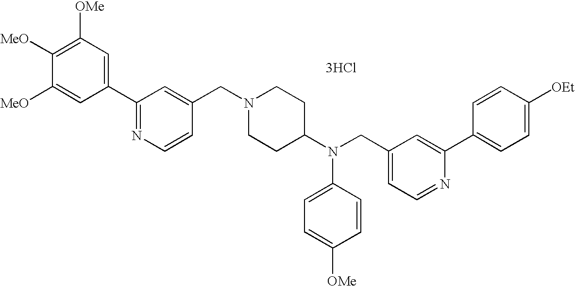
C1=C([MeO])C([MeO])=C([OMe])C=C1C1=NC=CC(CN2CCC(N(CC3=CC=NC(C4=CC=C([OEt])C=C4)=C3)C3=CC=C([OMe])C=C3)CC2)=C1.[3HCl]
